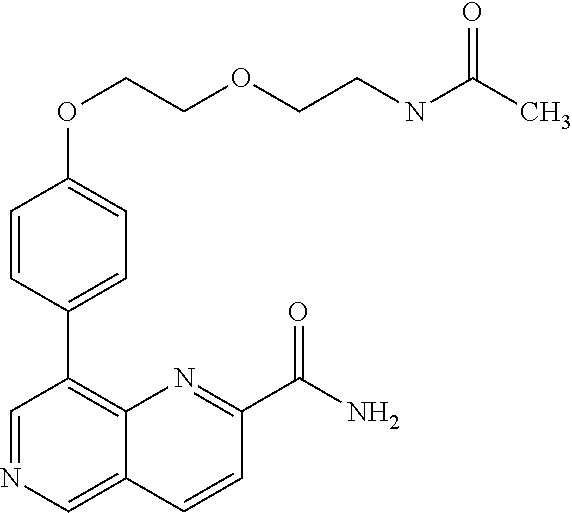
C1(OCCOCCNC(=O)C)=CC=C(C2=C3C(=CN=C2)C=CC(C(N)=O)=N3)C=C1
